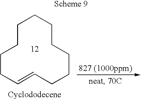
C1=CCCCCCCCCCC1
